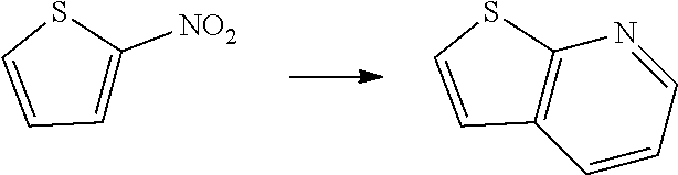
C1=CC=NC2=C1C=CS2.C1([NO2])=CC=CS1
